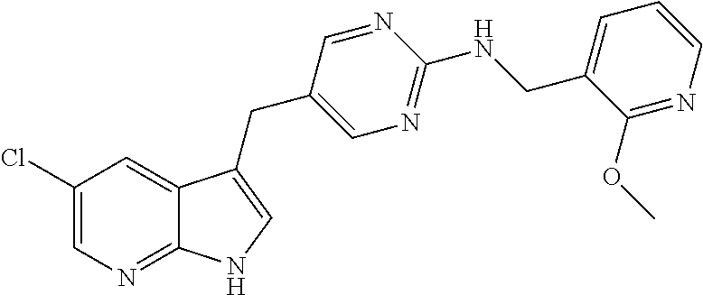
C1(Cl)=CN=C2C(=C1)C(CC1=CN=C(NCC3=CC=CN=C3OC)N=C1)=CN2
